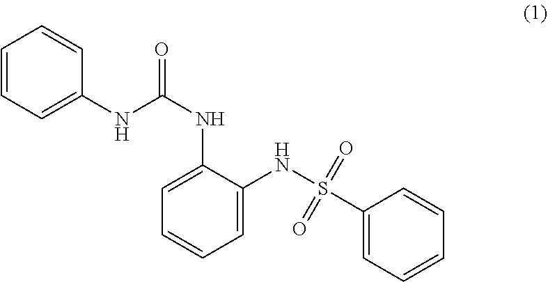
C1=CC=C(NC(NC2=CC=CC=C2NS(C2=CC=CC=C2)(=O)=O)=O)C=C1
